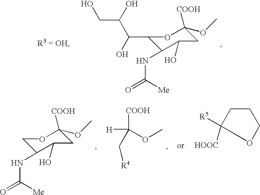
C(C(C(O)C1C(NC(=O)[Me])C(O)CC([COOH])(OC)O1)O)O.C1C(NC(=O)[Me])C(O)CC([COOH])(OC)O1.C([COOH])(OC)([H])C[R4].O1CCCC1([R5])[HOOC]
